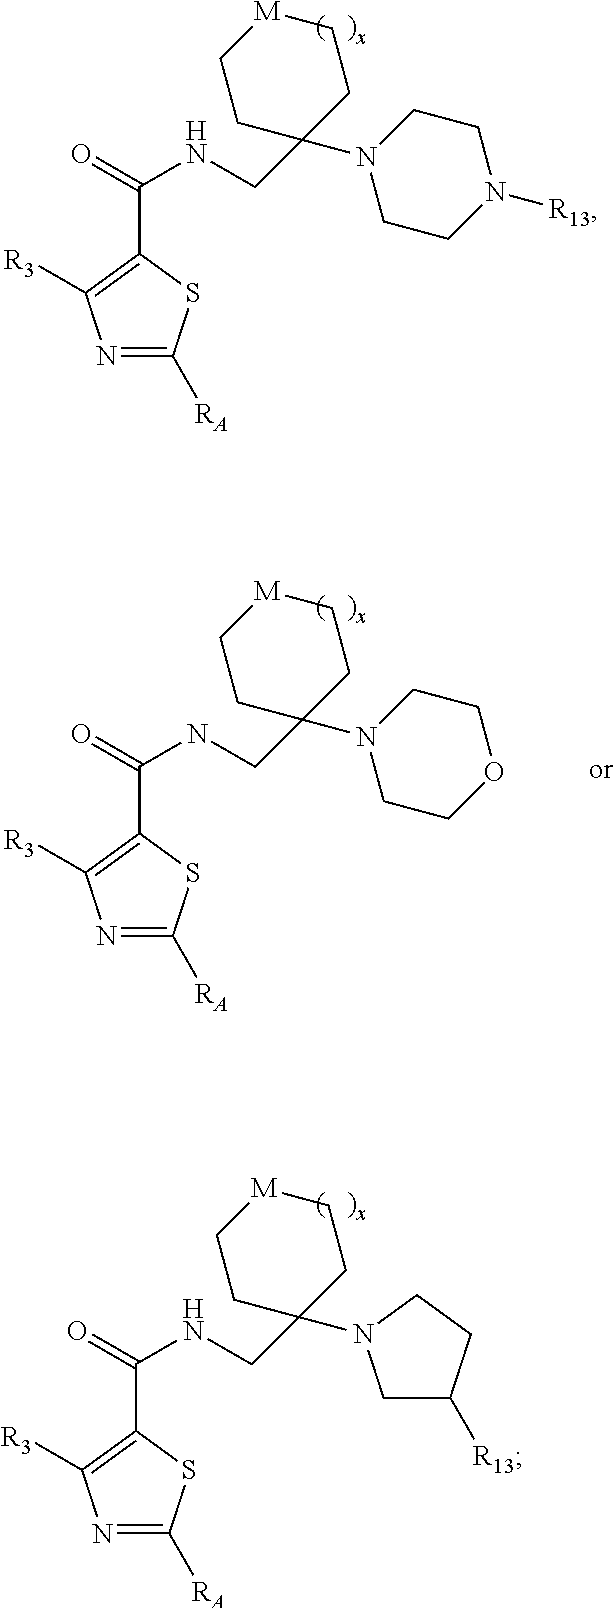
N1=C([RA])SC(C(=O)NCC2(N3CCN([R13])CC3)CC[M]CC2)=C1[R3].N1=C([RA])SC(C(=O)NCC2(N3CCOCC3)CC[M]CC2)=C1[R3].N1=C([RA])SC(C(=O)NCC2(N3CC([R13])CC3)CC[M]CC2)=C1[R3]
